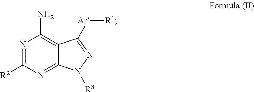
C12=C(N)N=C([R2])N=C1N([R3])N=C2[Ar][R1]
